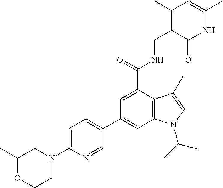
N1C(C)=CC(C)=C(CNC(C2=CC(C3=CC=C(N4CC(C)OCC4)N=C3)=CC3=C2C(C)=CN3C(C)C)=O)C1=O
